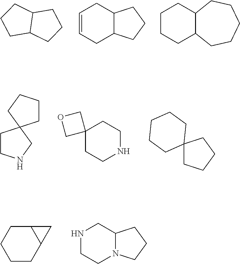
C1C2C(CC1)CCC2.C1=CCC2C(C1)CCC2.C1CCC2C(C1)CCCCC2.C1CNCC12CCCC2.C12(CCNCC1)COC2.C12(CCCC1)CCCCC2.C12CCCCC1C2.N1CCN2C(C1)CCC2
